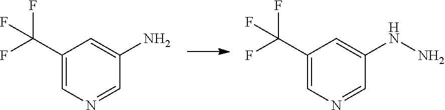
C1(C(F)(F)F)=CN=CC(N)=C1.C1(C(F)(F)F)=CN=CC(NN)=C1
